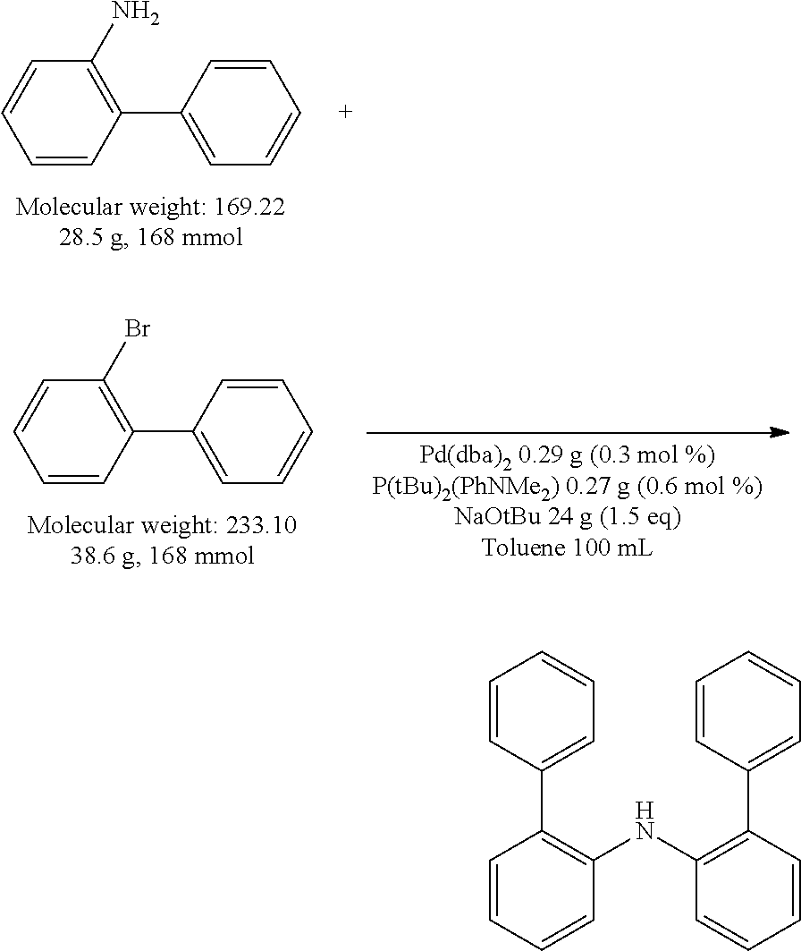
C1=CC(C2=CC=CC=C2)=C(N)C=C1.C1=CC(C2=CC=CC=C2)=C(Br)C=C1.C1=CC(C2=C(NC3=C(C4=CC=CC=C4)C=CC=C3)C=CC=C2)=CC=C1
